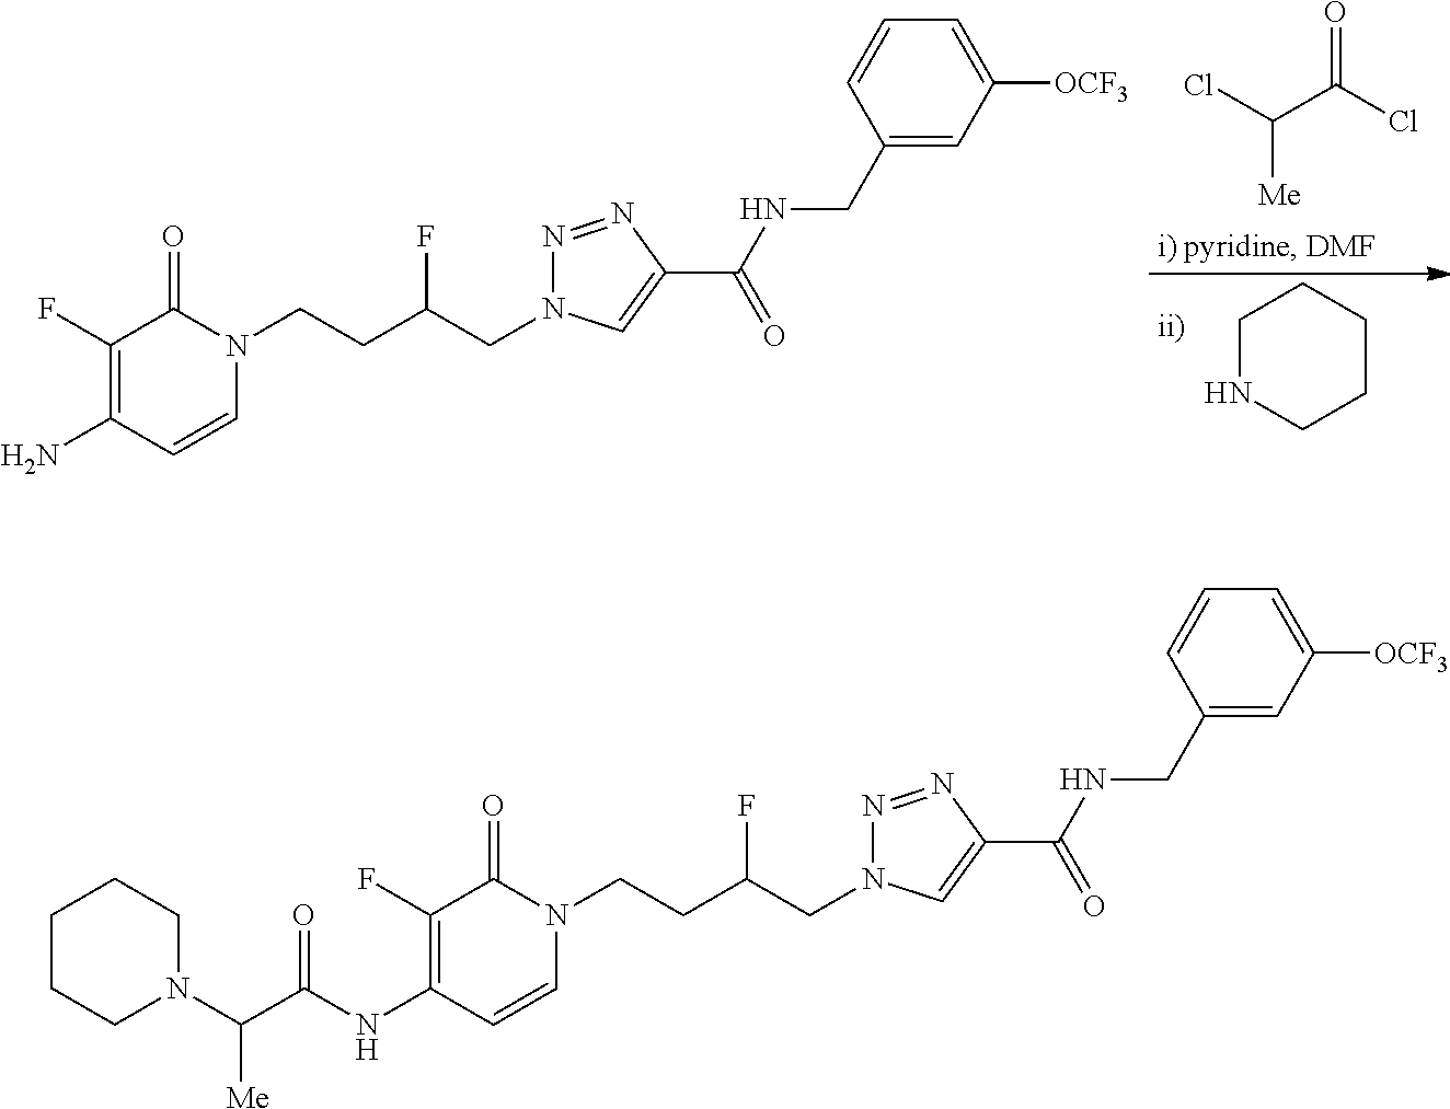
C([Me])(C(=O)Cl)Cl.C1NCCCC1.C1(F)=C(N)C=CN(CCC(CN2N=NC(C(=O)NCC3=CC([OCF3])=CC=C3)=C2)F)C1=O.C1(F)=C(NC(=O)C(N2CCCCC2)[Me])C=CN(CCC(CN2N=NC(C(=O)NCC3=CC([OCF3])=CC=C3)=C2)F)C1=O
